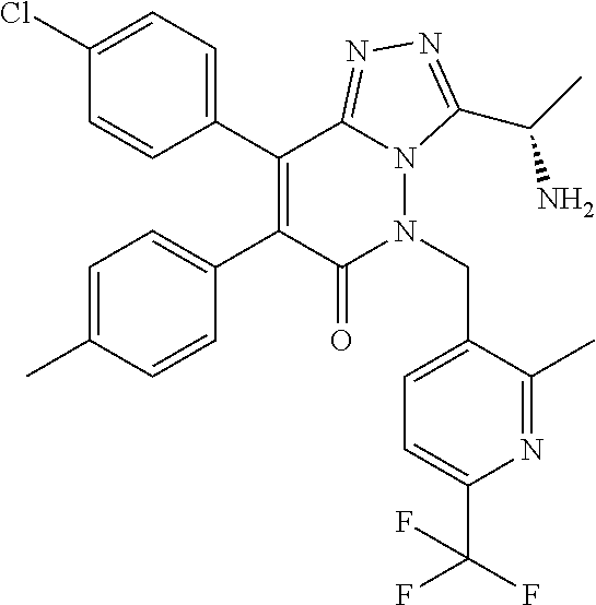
C1(Cl)=CC=C(C2=C(C3=CC=C(C)C=C3)C(=O)N(CC3=CC=C(C(F)(F)F)N=C3C)N3C2=NN=C3C(C)N)C=C1
